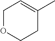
C1OCCC(C)=C1
